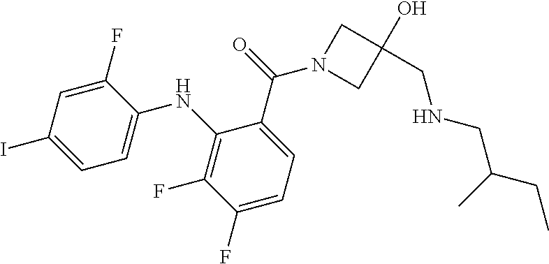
C1(F)=CC(I)=CC=C1NC1=C(F)C(F)=CC=C1C(=O)N1CC(O)(CNCC(CC)C)C1
